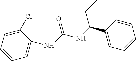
C1=CC=C(Cl)C(NC(=O)NC(CC)C2=CC=CC=C2)=C1
